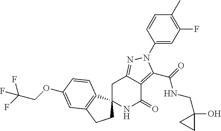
C1C2=NN(C3=CC(F)=C(C)C=C3)C(C(=O)NCC3(O)CC3)=C2C(=O)NC12CCC1=C2C=CC(OCC(F)(F)F)=C1
